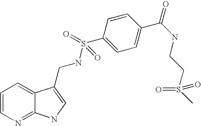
C1=CN=C2C(=C1)C(CNS(C1=CC=C(C(NCCS(C)(=O)=O)=O)C=C1)(=O)=O)=CN2
